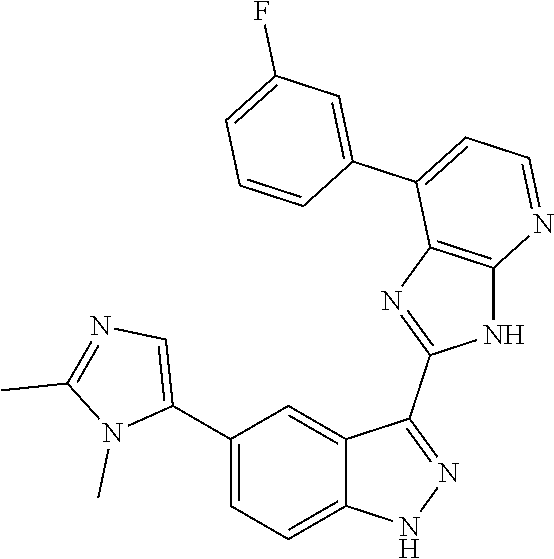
C1(C2=CC=C3C(=C2)C(C2=NC4=C(N2)N=CC=C4C2=CC(F)=CC=C2)=NN3)=CN=C(C)N1C
